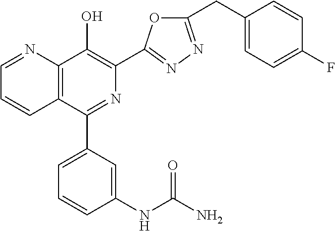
C1=NC2=C(C=C1)C(C1=CC=CC(NC(N)=O)=C1)=NC(C1=NN=C(CC3=CC=C(F)C=C3)O1)=C2O
